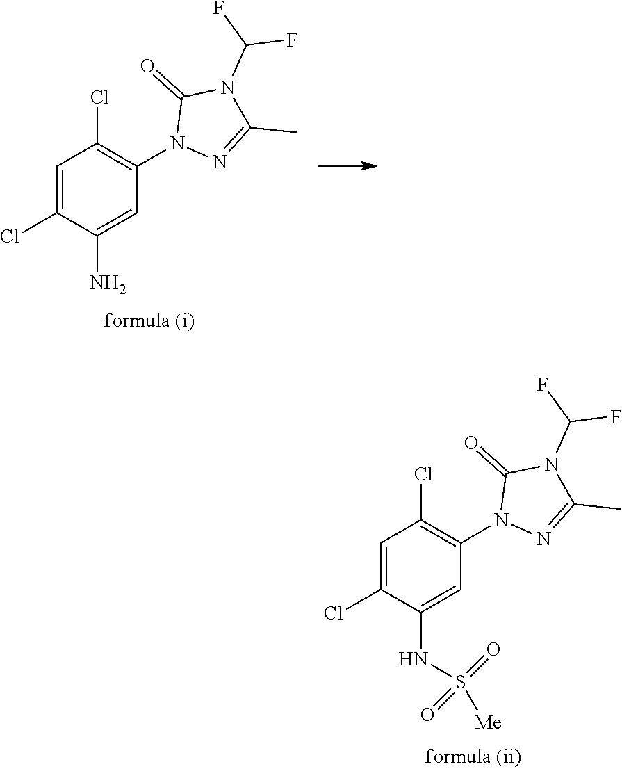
FC(N1C(=O)N(C2=C(Cl)C=C(Cl)C(NS([Me])(=O)=O)=C2)N=C1C)F.FC(N1C(=O)N(C2=C(Cl)C=C(Cl)C(N)=C2)N=C1C)F
